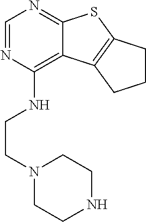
C1=NC(NCCN2CCNCC2)=C2C(=N1)SC1=C2CCC1
